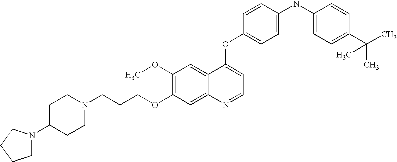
C(COC1=C(OC)C=C2C(=C1)N=CC=C2OC1=CC=C(NC2=CC=C(C(C)(C)C)C=C2)C=C1)CN1CCC(N2CCCC2)CC1
